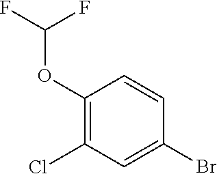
C1(OC(F)F)=C(Cl)C=C(Br)C=C1
